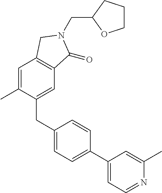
C1=C(C)C(CC2=CC=C(C3=CC=NC(C)=C3)C=C2)=CC2=C1CN(CC1CCCO1)C2=O
